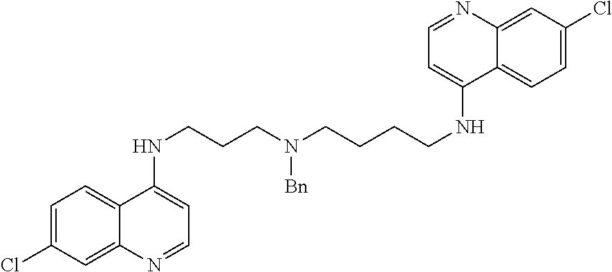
C1=C(Cl)C=C2C(=C1)C(NCCCN(CCCCNC1=CC=NC3=CC(Cl)=CC=C13)[Bn])=CC=N2
